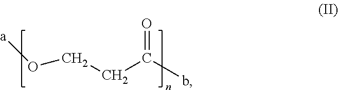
O(CCC(b)=O)[a]
